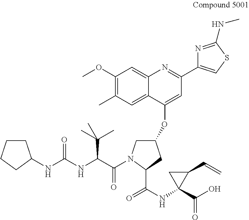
C1CCCC1NC(NC(C(=O)N1CC(OC2=CC(C3=CSC(NC)=N3)=NC3=CC(OC)=C(C)C=C23)CC1C(NC1(C(O)=O)C(C=C)C1)=O)C(C)(C)C)=O
